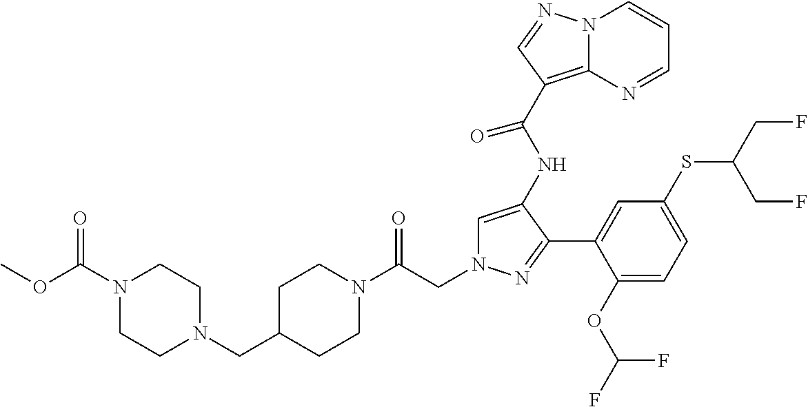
C(=O)(CN1C=C(NC(C2=C3N(C=CC=N3)N=C2)=O)C(C2=CC(SC(CF)CF)=CC=C2OC(F)F)=N1)N1CCC(CN2CCN(C(OC)=O)CC2)CC1
